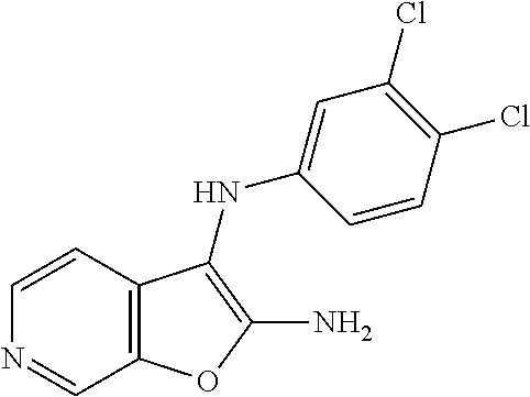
C1=CC2=C(C=N1)OC(N)=C2NC1=CC(Cl)=C(Cl)C=C1
